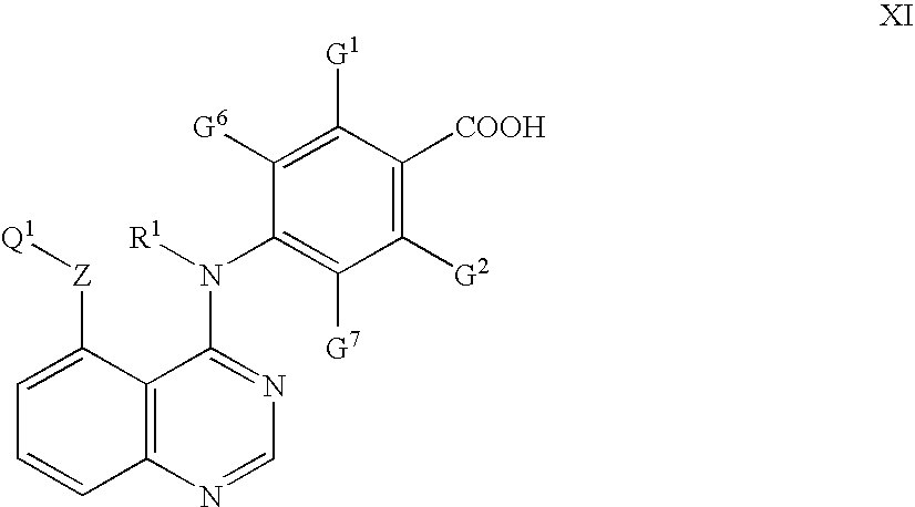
C1=C([Z][Q1])C2=C(C=C1)N=CN=C2N([R1])C1=C([G7])C([G2])=C([COOH])C([G1])=C1[G6]
